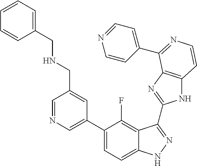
C1=C(C2=CC=C3C(=C2F)C(C2=NC4=C(N2)C=CN=C4C2=CC=NC=C2)=NN3)C=C(CNCC2=CC=CC=C2)C=N1
